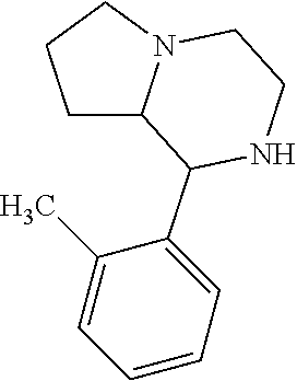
C1C2N(CC1)CCNC2C1=CC=CC=C1C
